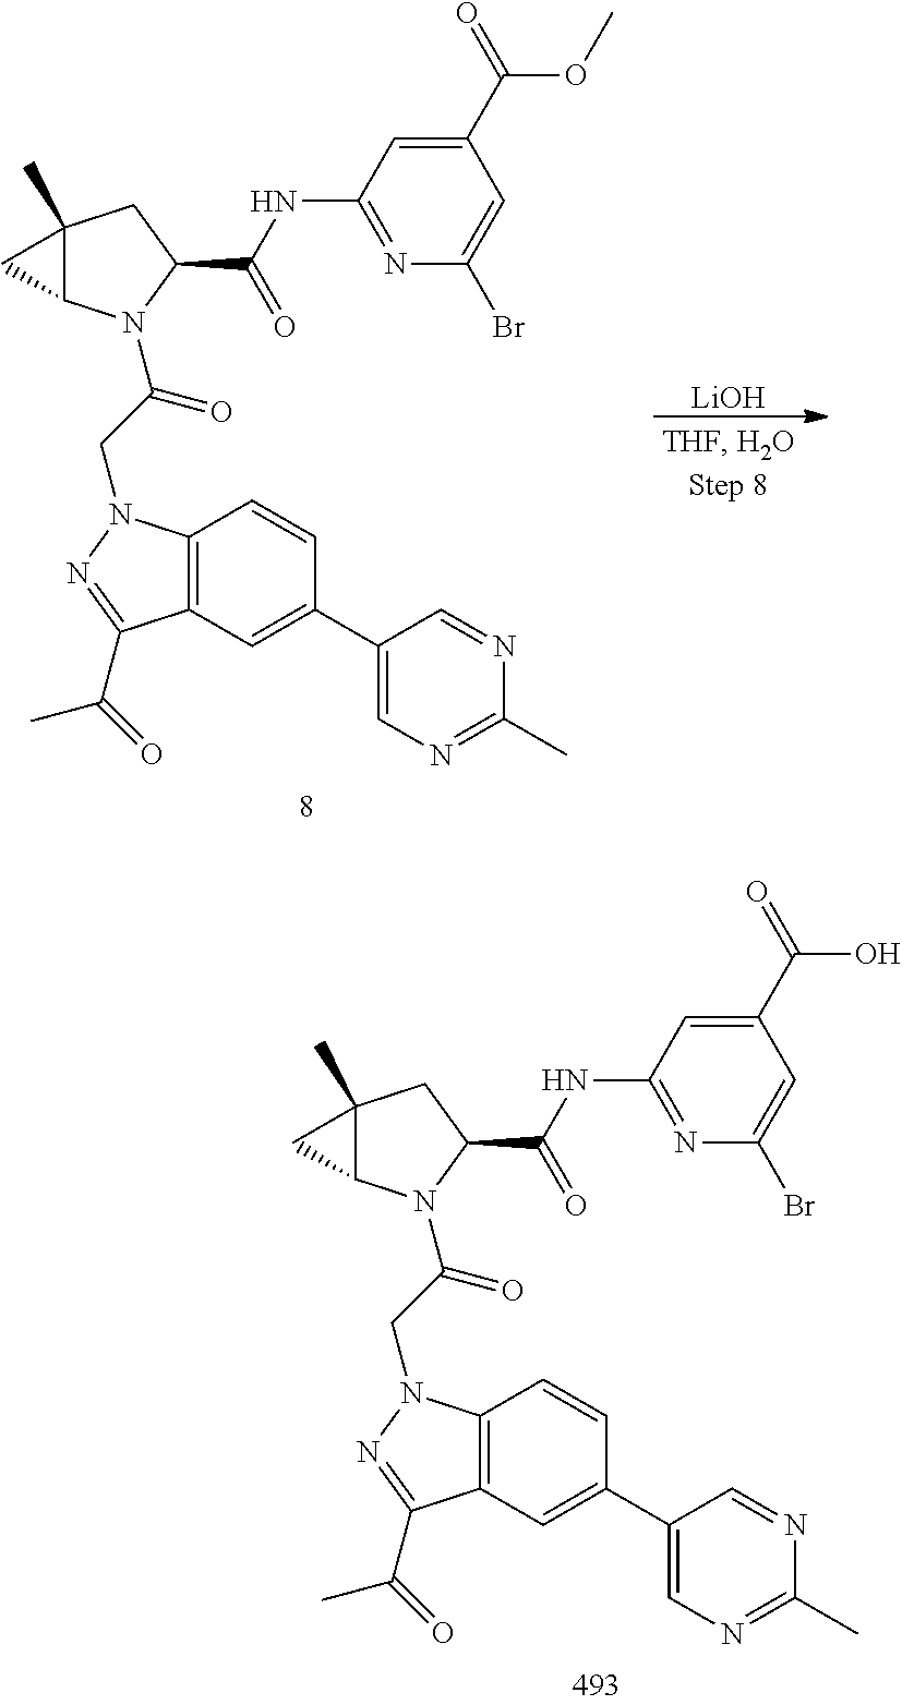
C(C1CC2(C)C(C2)N1C(CN1C2=C(C(C(C)=O)=N1)C=C(C1=CN=C(C)N=C1)C=C2)=O)(=O)NC1=NC(Br)=CC(C(=O)O)=C1.C(C1CC2(C)C(C2)N1C(CN1C2=C(C(C(C)=O)=N1)C=C(C1=CN=C(C)N=C1)C=C2)=O)(=O)NC1=NC(Br)=CC(C(=O)OC)=C1.[LiOH]
